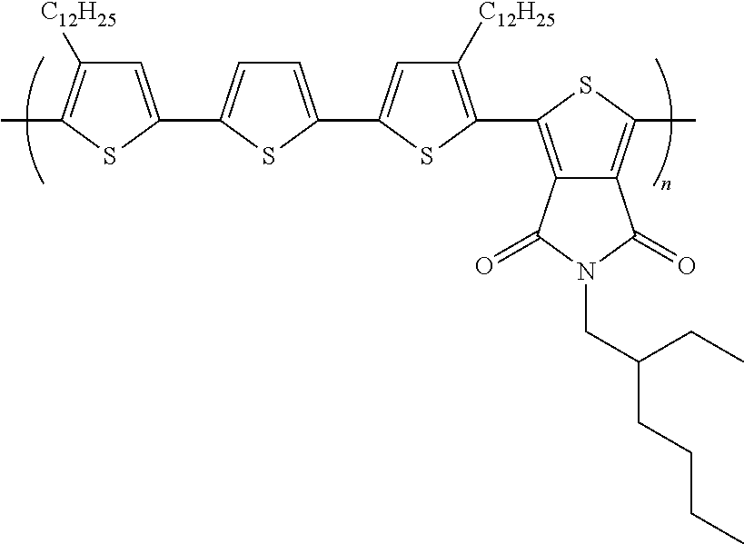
C1=C(C2=CC=C(C3=CC([C12H25])=C(C4=C5C(=C(C)S4)C(=O)N(CC(CC)CCCC)C5=O)S3)S2)SC(C)=C1[C12H25]
